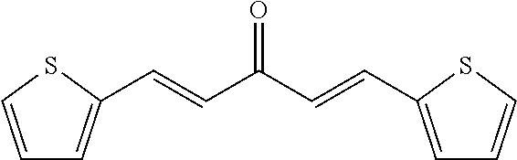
C(=CC(=O)C=CC1=CC=CS1)C1=CC=CS1
